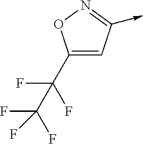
C1(C(F)(F)C(F)(F)F)=CC(->C)=NO1
